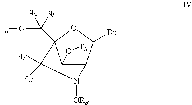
C12C([Bx])OC(C(O[Ta])([qa])[qb])(C1O[Tb])C([qd])([qc])N2[ORd]
